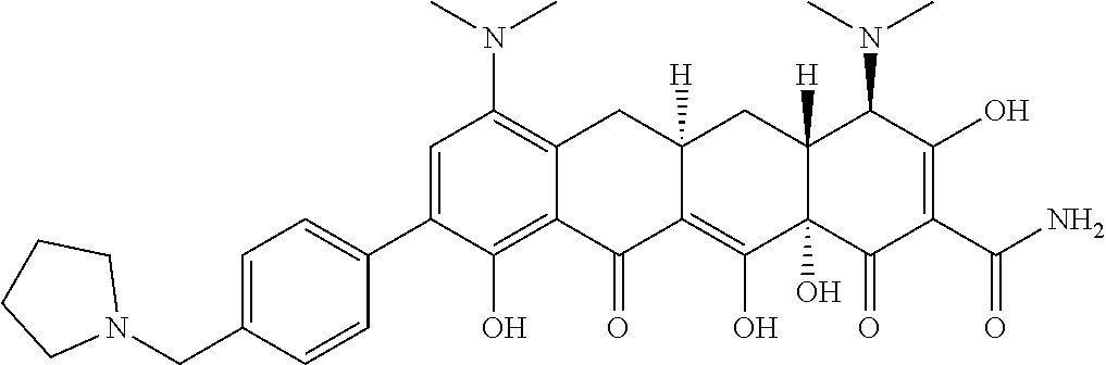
C1=C(C2=CC=C(CN3CCCC3)C=C2)C(O)=C2C(=C1N(C)C)CC1([H])C(=C(O)C3(O)C([H])(C1)C(N(C)C)C(O)=C(C(N)=O)C3=O)C2=O
